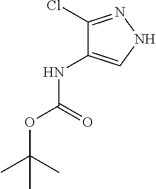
C1(Cl)=NNC=C1NC(OC(C)(C)C)=O
